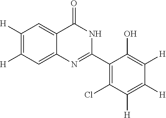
C1([H])=C([H])C=C2C(=C1)C(=O)NC(C1=C(Cl)C([H])=C([H])C([H])=C1O)=N2
